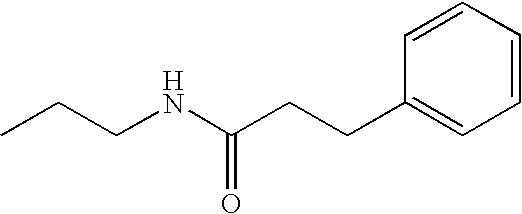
CCCNC(=O)CCC1=CC=CC=C1
